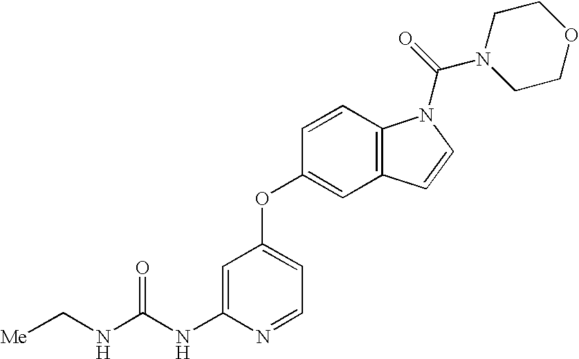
C(NC1=CC(OC2=CC3=C(C=C2)N(C(=O)N2CCOCC2)C=C3)=CC=N1)(NC[Me])=O
